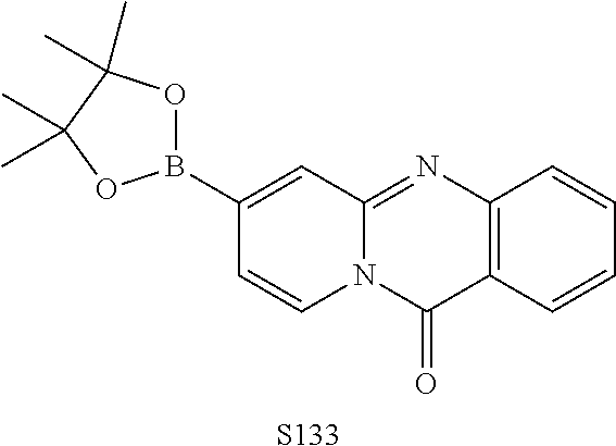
C1(B2OC(C)(C)C(C)(C)O2)=CC2=NC3=C(C(=O)N2C=C1)C=CC=C3.[S133]
